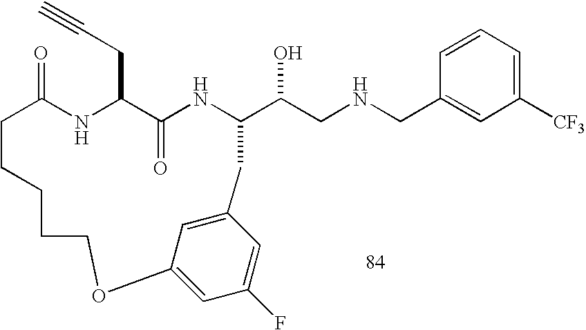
C1=CC=C([CF3])C=C1CNCC(O)C1NC(=O)C(CC#C)NC(=O)CCCCCOC2=CC(F)=CC(=C2)C1
